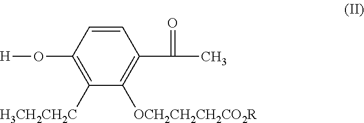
C1=CC(O[H])=C([H3CH2CH2C])C([OCH2CH2CH2CO2R])=C1C(=O)C
